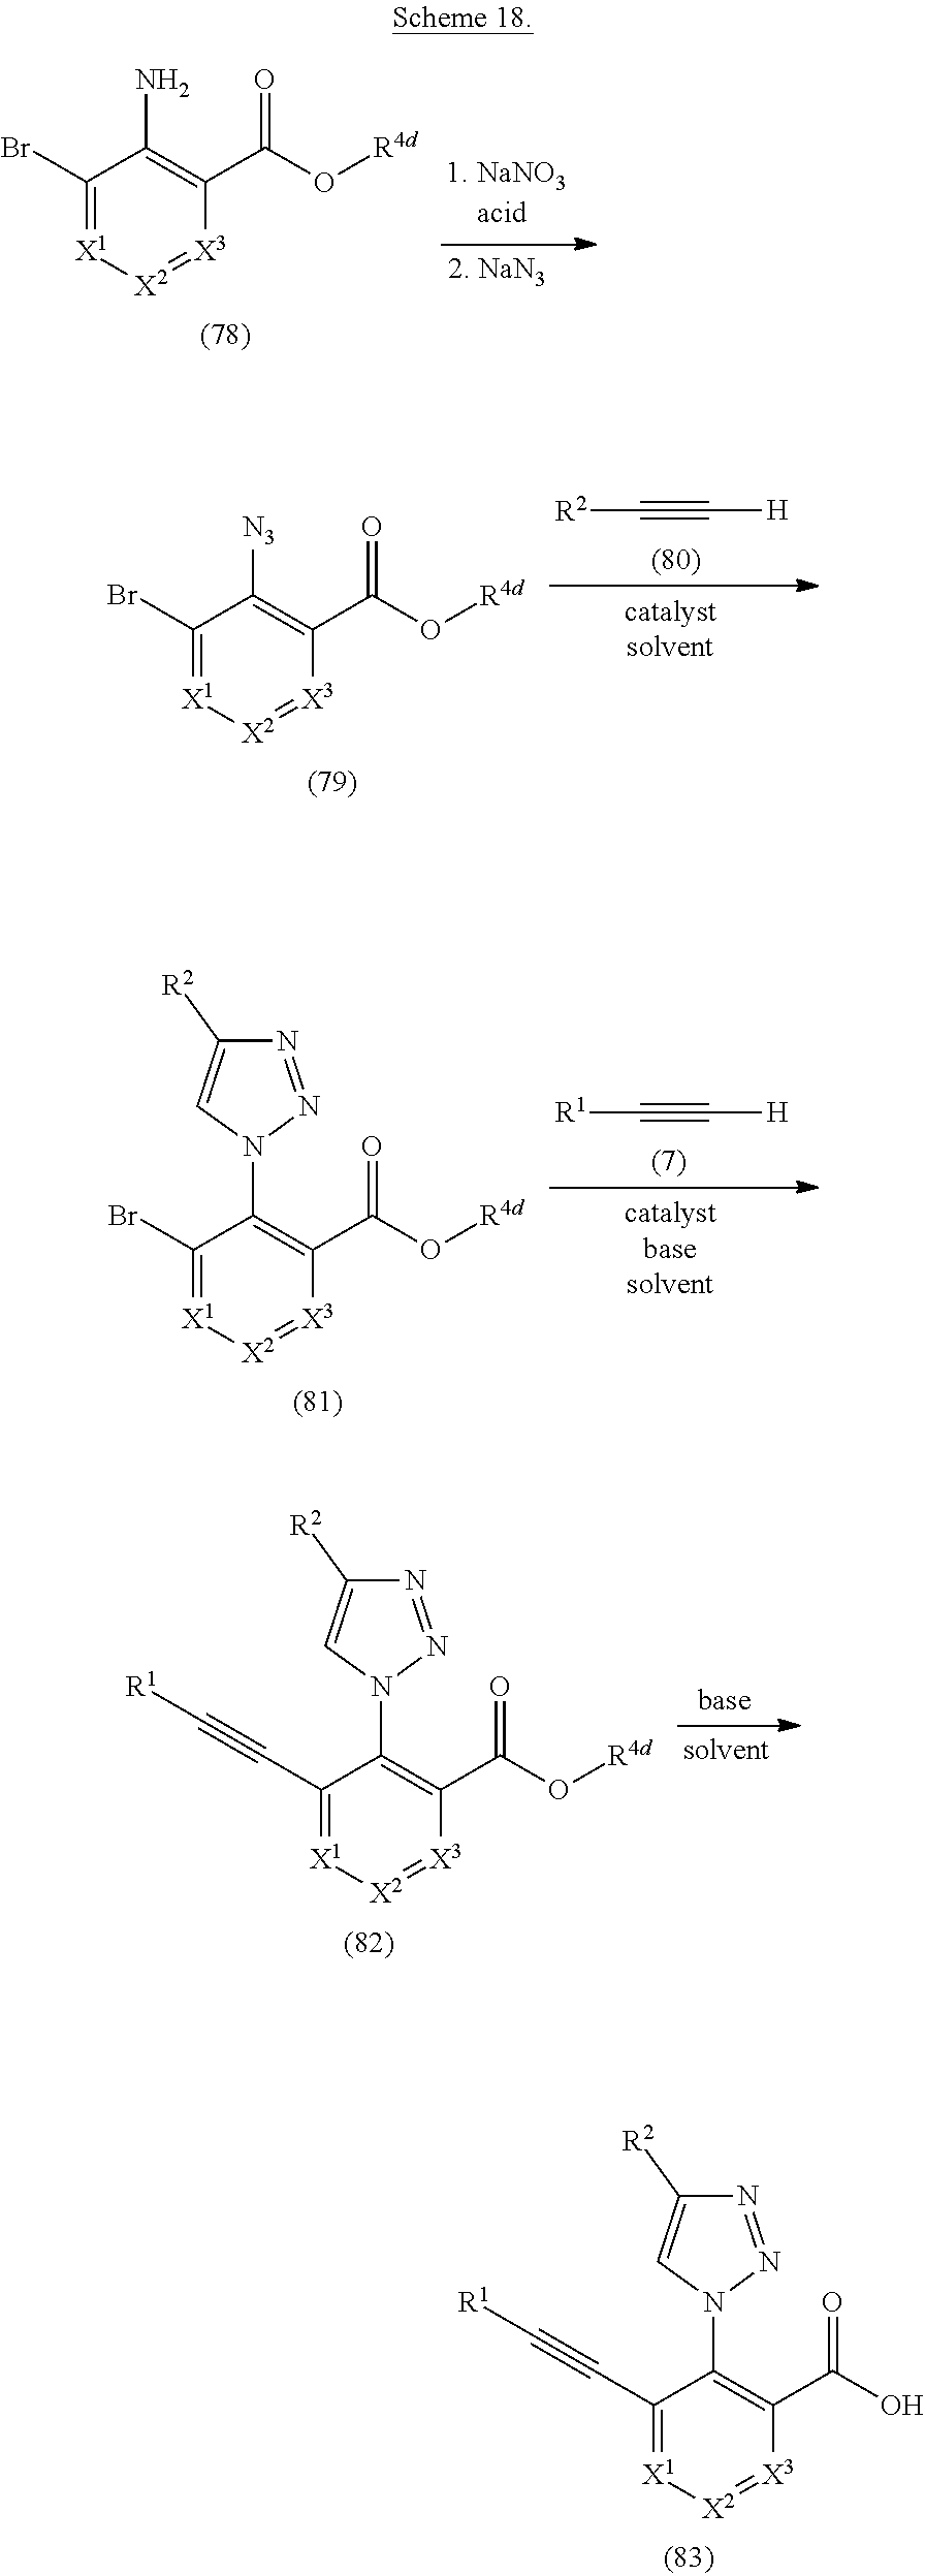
[R1]C#C[H].C1(Br)=[X1][X2]=[X3]C(C(O[R4d])=O)=C1N1N=NC([R2])=C1.C1(C#C[R1])=[X1][X2]=[X3]C(C(O)=O)=C1N1N=NC([R2])=C1.C1(Br)=[X1][X2]=[X3]C(C(O[R4d])=O)=C1N.[R2]C#C[H].C1(Br)=[X1][X2]=[X3]C(C(O[R4d])=O)=C1[N3].C1(C#C[R1])=[X1][X2]=[X3]C(C(O[R4d])=O)=C1N1N=NC([R2])=C1
